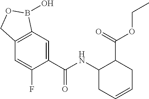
C1=C(C(NC2C(C(OCC)=O)CC=CC2)=O)C(F)=CC2=C1B(O)OC2
